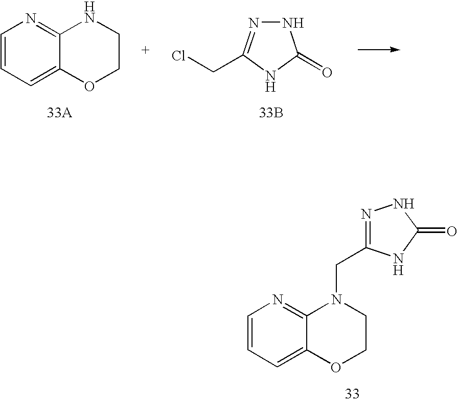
C1=CC=C2C(=N1)N(CC1=NNC(=O)N1)CCO2.C1=CC=C2C(=N1)NCCO2.N1N=C(CCl)NC1=O.[33B]
